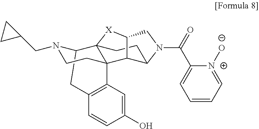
C12CC3=C(C4(CCN1CC1CC1)C21CCC2C4C([X]1)CN2C(C1=CC=CC=[N+]1[O-])=O)C=C(O)C=C3
